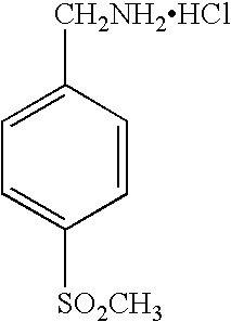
C1=C([CH2NH2HCl])C=CC([SO2CH3])=C1
